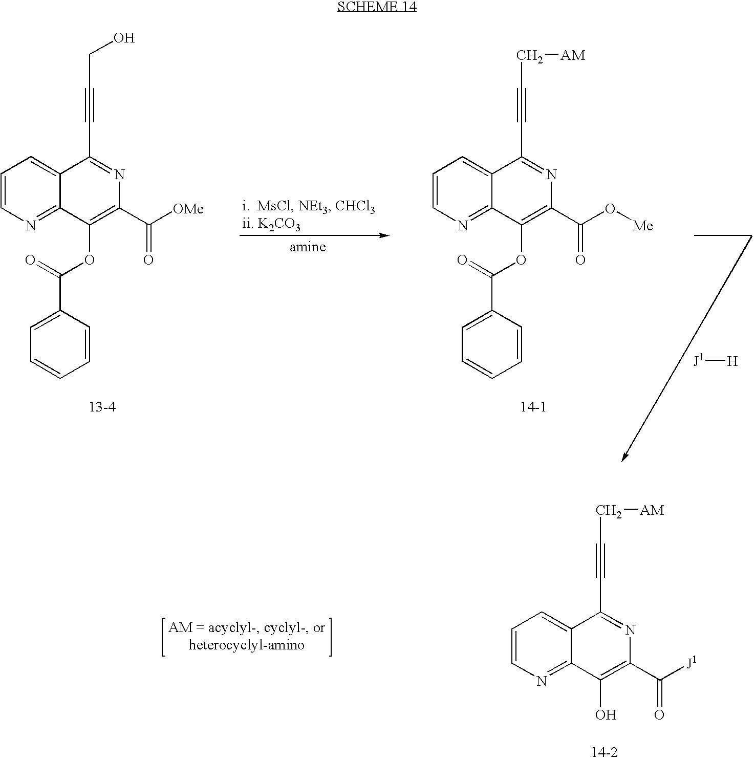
C1=CN=C2C(=C1)C(C#CCO)=NC(C([OMe])=O)=C2OC(C1=CC=CC=C1)=O.C1=CN=C2C(=C1)C(C#CC[AM])=NC(C(O[Me])=O)=C2OC(C1=CC=CC=C1)=O.[J1][H].C1=CN=C2C(=C1)C(C#CC[AM])=NC(C([J1])=O)=C2O
